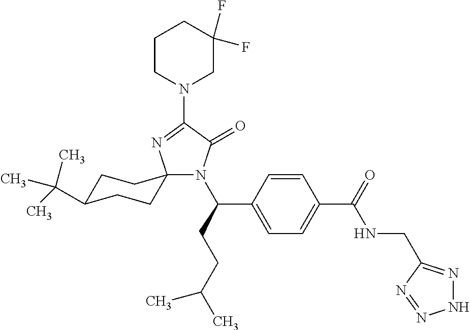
C1C(C(C)(C)C)CCC2(C1)N(C(CCC(C)C)C1=CC=C(C(=O)NCC3=NNN=N3)C=C1)C(=O)C(N1CC(F)(F)CCC1)=N2
